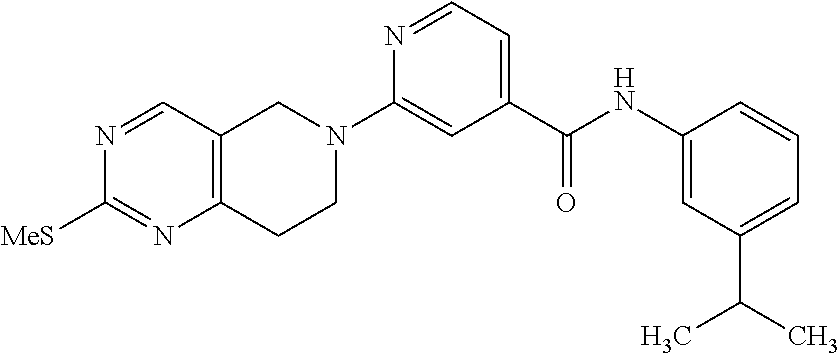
C12=C(C=NC([MeS])=N1)CN(C1=CC(C(NC3=CC(C(C)C)=CC=C3)=O)=CC=N1)CC2
